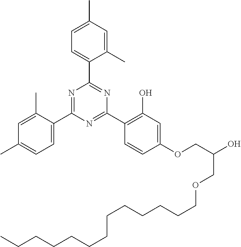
N1=C(C2=CC=C(C)C=C2C)N=C(C2=C(O)C=C(OCC(COCCCCCCCCCCCCC)O)C=C2)N=C1C1=CC=C(C)C=C1C
